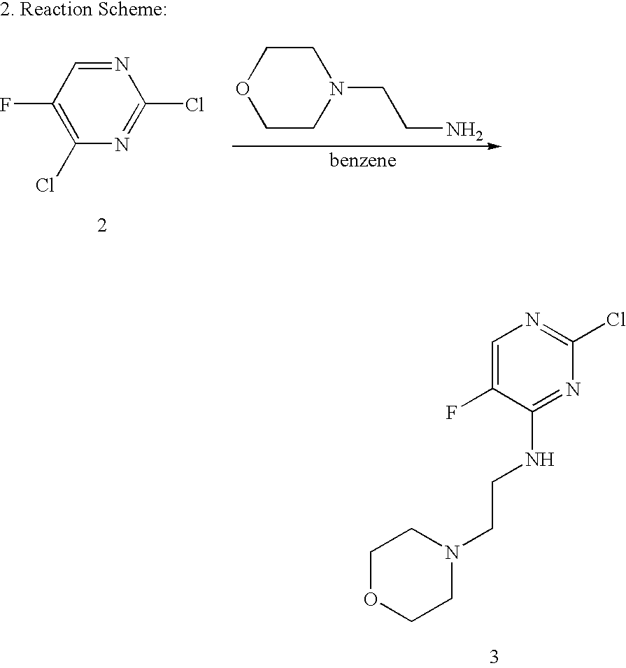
C1OCCN(CCNC2=NC(Cl)=NC=C2F)C1.N1=CC(F)=C(Cl)N=C1Cl.C1COCCN1CCN
